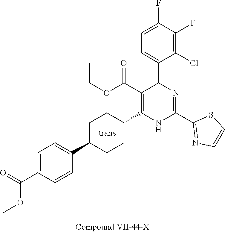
C1(F)=C(Cl)C(C2N=C(C3=NC=CS3)NC(C3CCC(C4=CC=C(C(=O)OC)C=C4)CC3)=C2C(OCC)=O)=CC=C1F
